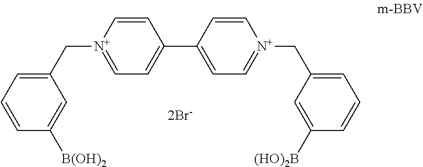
[N+]1(CC2=CC=CC([B(OH)2])=C2)=CC=C(C2=CC=[N+](CC3=CC=CC([(HO)2B])=C3)C=C2)C=C1
